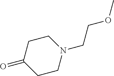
C1CN(CCOC)CCC1=O
